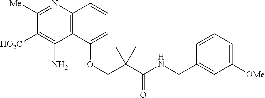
C12=C(C(OCC(C(NCC3=CC([OMe])=CC=C3)=O)(C)C)=CC=C1)C(N)=C([HO2C])C([Me])=N2
